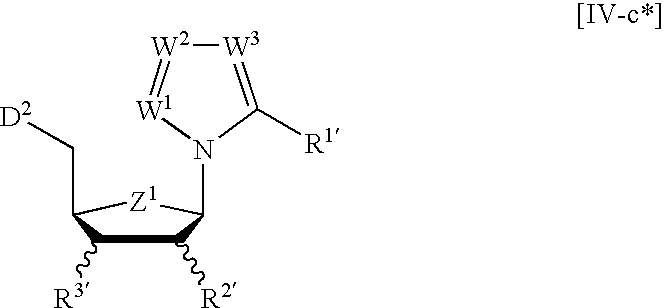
C1([R2])C([R3])C(C[D2])[Z1]C1N1C([R1])=[W3][W2]=[W1]1
